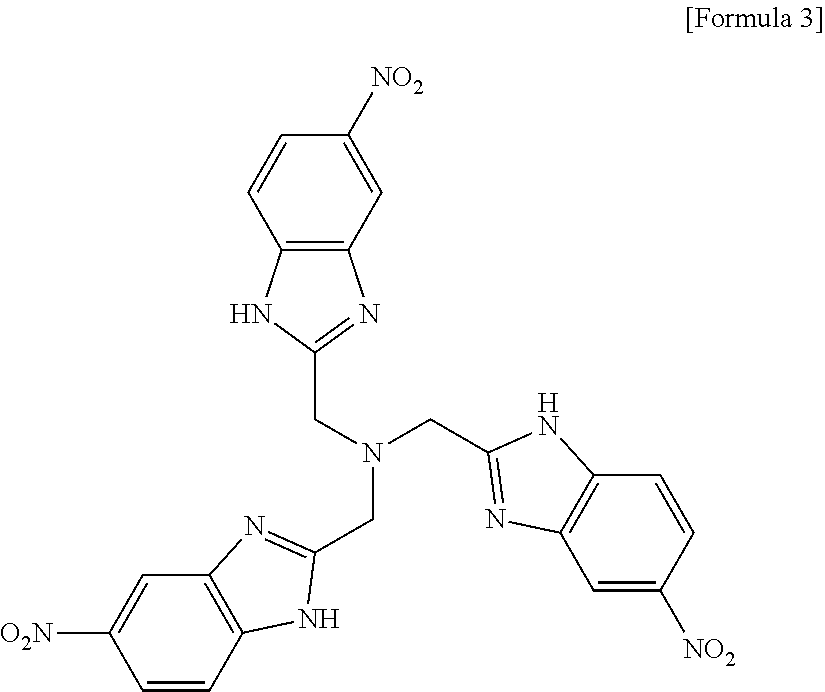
C12=C(C=C([NO2])C=C1)N=C(CN(CC1=NC3=C(C=CC([O2N])=C3)N1)CC1=NC3=C(C=CC([NO2])=C3)N1)N2
